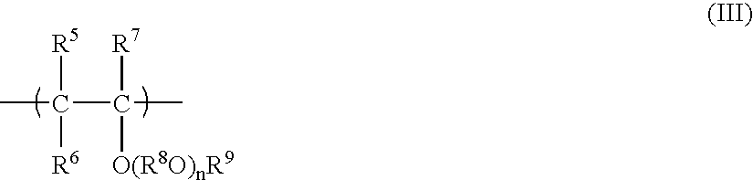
CC(C(C)([R7])[O(R8O)nR9])([R5])[R6]
